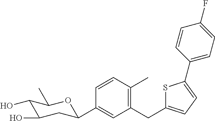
C1(CC2=CC=C(C3=CC=C(F)C=C3)S2)=C(C)C=CC(C2CC(O)C(O)C(C)O2)=C1
